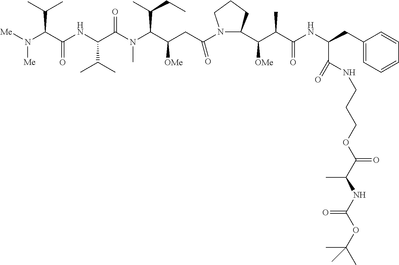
N([Me])([Me])C(C(NC(C(N(C(C(CC(N1C(C(C(C(NC(C(NCCCOC(C(NC(OC(C)(C)C)=O)C)=O)=O)CC2=CC=CC=C2)=O)C)[OMe])CCC1)=O)[OMe])C(C)CC)C)=O)C(C)C)=O)C(C)C
